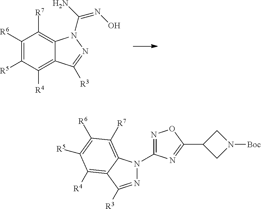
N1=C([R3])C2=C([R4])C([R5])=C([R6])C([R7])=C2N1C1=NOC(C2CN([Boc])C2)=N1.C1([R6])=C([R5])C([R4])=C2C(=C1[R7])N(C(=NO)N)N=C2[R3]
